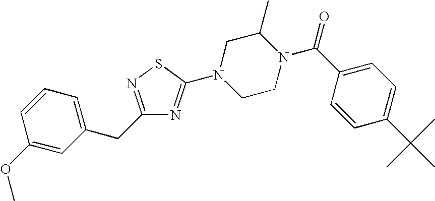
C1(OC)=CC(CC2=NSC(N3CCN(C(C4=CC=C(C(C)(C)C)C=C4)=O)C(C)C3)=N2)=CC=C1
